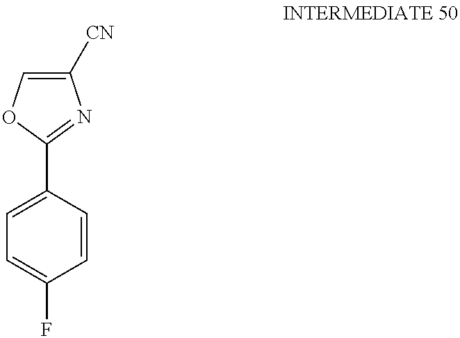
[CN]C1=COC(C2=CC=C(F)C=C2)=N1
